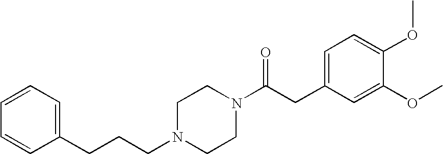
C(N1CCN(C(CC2=CC=C(OC)C(OC)=C2)=O)CC1)CCC1=CC=CC=C1
